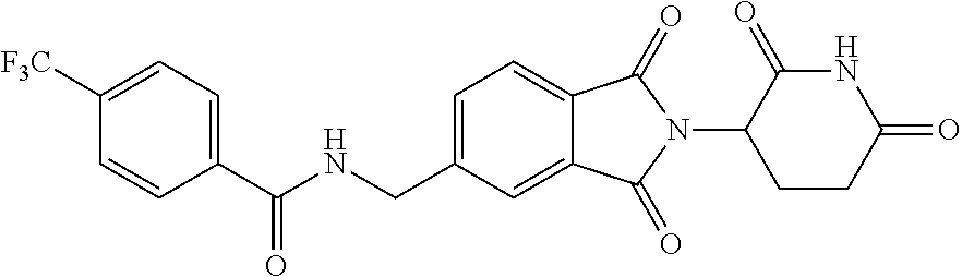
N(CC1=CC=C2C(=C1)C(=O)N(C1CCC(=O)NC1=O)C2=O)C(=O)C1=CC=C([F3C])C=C1
